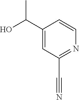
C1(C(O)C)=CC(C#N)=NC=C1
